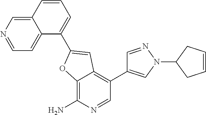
C12=CN=CC=C1C(C1=CC3=C(C4=CN(C5CC=CC5)N=C4)C=NC(N)=C3O1)=CC=C2
